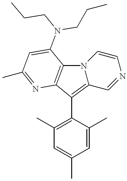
C1(C2=C3N(C4=C2N=C(C)C=C4N(CCC)CCC)C=CN=C3)=C(C)C=C(C)C=C1C
